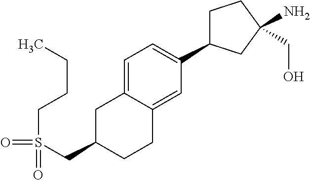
C(S(CC1CC2=CC=C(C3CCC(CO)(N)C3)C=C2CC1)(=O)=O)CCC
